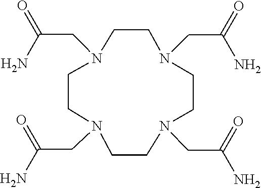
N1(CC(N)=O)CCN(CC(=O)N)CCN(CC(=O)N)CCN(CC(N)=O)CC1
